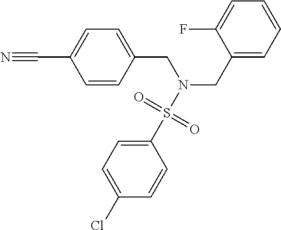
C1=CC(CN(CC2=CC=CC=C2F)S(=O)(=O)C2=CC=C(Cl)C=C2)=CC=C1C#N
